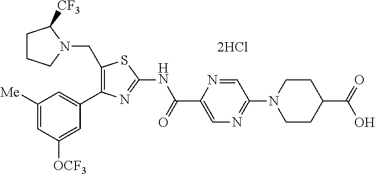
C1([Me])=CC([OCF3])=CC(C2=C(CN3C([CF3])CCC3)SC(NC(C3=CN=C(N4CCC(C(=O)O)CC4)C=N3)=O)=N2)=C1.[2HCl]
